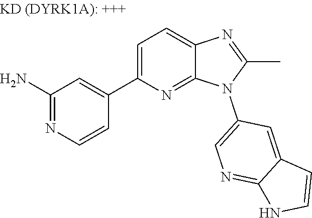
C1(C2=CC=C3N=C(C)N(C4=CN=C5C(=C4)C=CN5)C3=N2)=CC(N)=NC=C1
